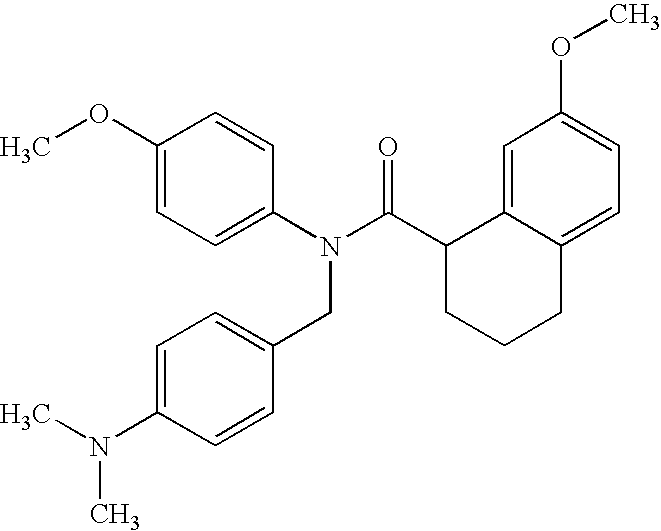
C1=C(OC)C=CC(N(C(C2CCCC3=CC=C(OC)C=C23)=O)CC2=CC=C(N(C)C)C=C2)=C1
